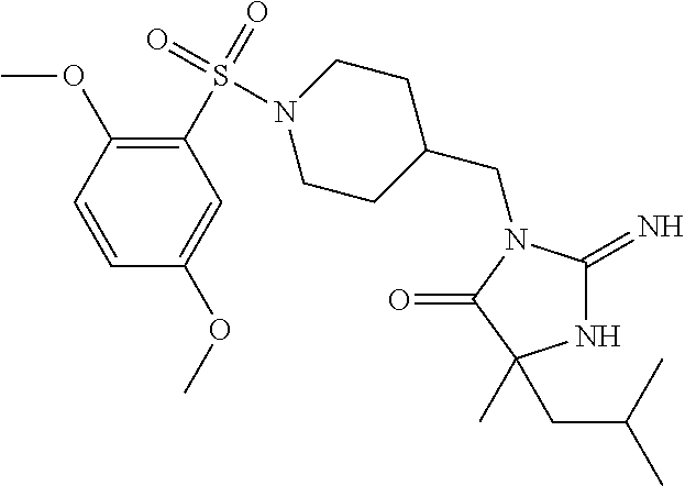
N1C(=N)N(CC2CCN(S(C3=C(OC)C=CC(OC)=C3)(=O)=O)CC2)C(=O)C1(CC(C)C)C
